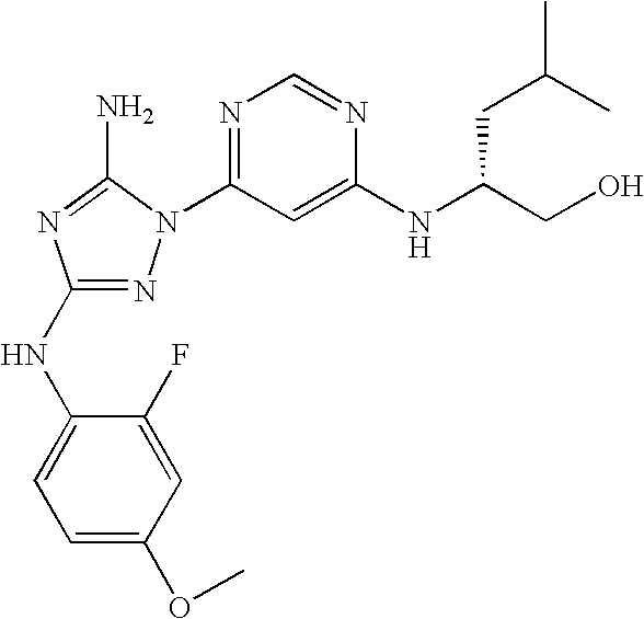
N1=C(NC2=CC=C(OC)C=C2F)N=C(N)N1C1=NC=NC(NC(CO)CC(C)C)=C1
